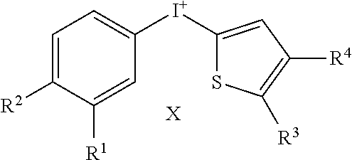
[X].C1=C([R2])C([R1])=CC([I+]C2=CC([R4])=C([R3])S2)=C1
